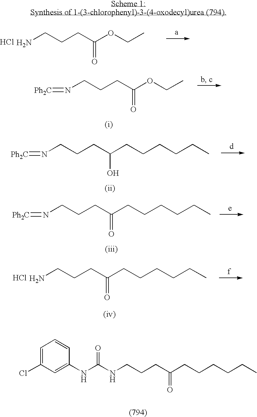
NCCCC(OCC)=O.Cl.N(CCCC(OCC)=O)=[Ph2C].N(CCCC(CCCCCC)O)=[Ph2C].N(CCCC(CCCCCC)=O)=[Ph2C].NCCCC(CCCCCC)=O.Cl.C1=C(NC(NCCCC(CCCCCC)=O)=O)C=CC=C1Cl
